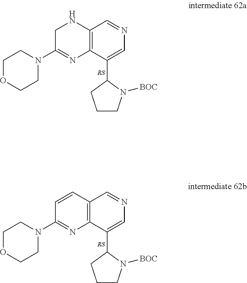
N1(C2=NC3=C(NC2)C=NC=C3C2CCCN2[BOC])CCOCC1.N1(C2=NC3=C(C=C2)C=NC=C3C2CCCN2[BOC])CCOCC1
